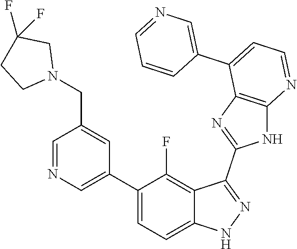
C1=NC=C(C2=CC=C3C(=C2F)C(C2=NC4=C(N2)N=CC=C4C2=CN=CC=C2)=NN3)C=C1CN1CC(F)(F)CC1
